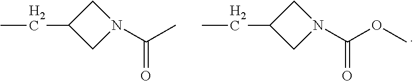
CCC1CN(C(C)=O)C1.CCC1CN(C(OC)=O)C1
